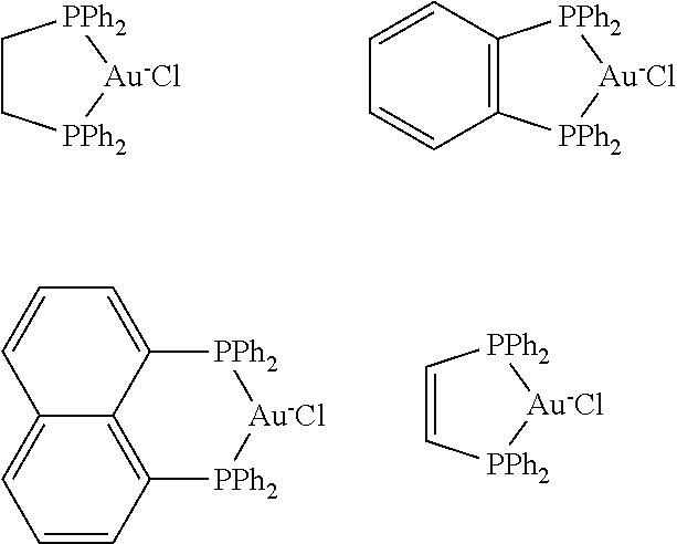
C1C[PPh2][Au-Cl][PPh2]1.C12=C([PPh2][Au-Cl][PPh2]1)C=CC=C2.C1=CC2=CC=CC3=C2C(=C1)[PPh2][Au-Cl][PPh2]3.C1=C[PPh2][Au-Cl][PPh2]1
